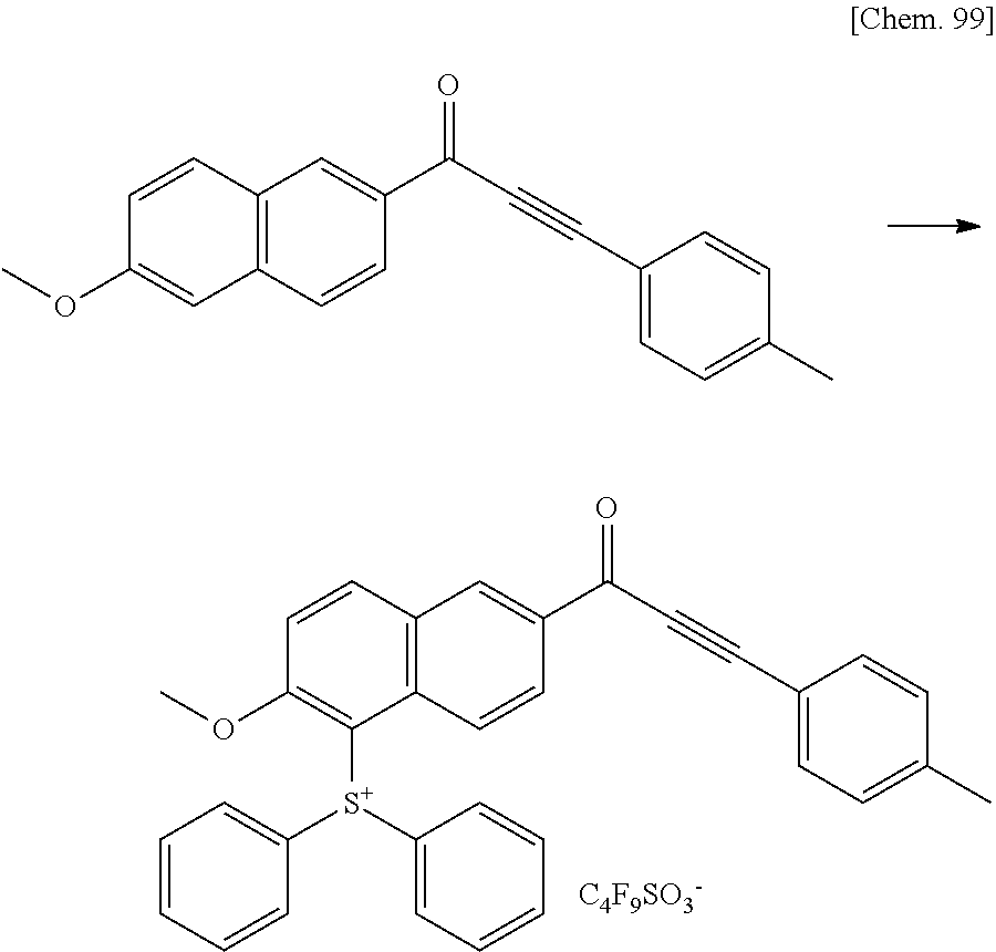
C1(OC)=CC2=C(C=C1)C=C(C(C#CC1=CC=C(C)C=C1)=O)C=C2.C1(OC)=C([S+](C2=CC=CC=C2)C2=CC=CC=C2)C2=C(C=C1)C=C(C(C#CC1=CC=C(C)C=C1)=O)C=C2.[C4F9SO3-]
